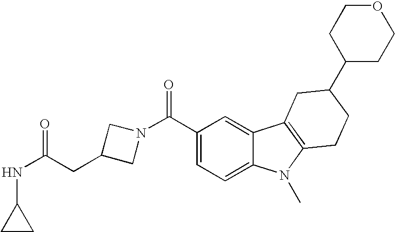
C1(C(N2CC(CC(NC3CC3)=O)C2)=O)=CC=C2C(=C1)C1=C(N2C)CCC(C2CCOCC2)C1
